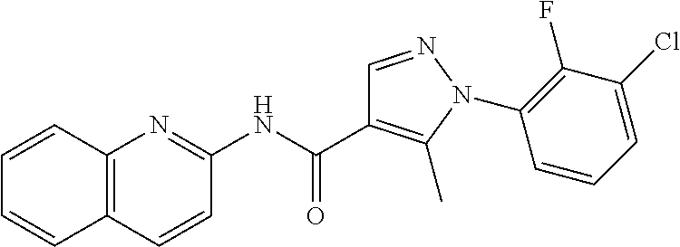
C12=C(C=CC(NC(C3=C(C)N(C4=C(F)C(Cl)=CC=C4)N=C3)=O)=N1)C=CC=C2
